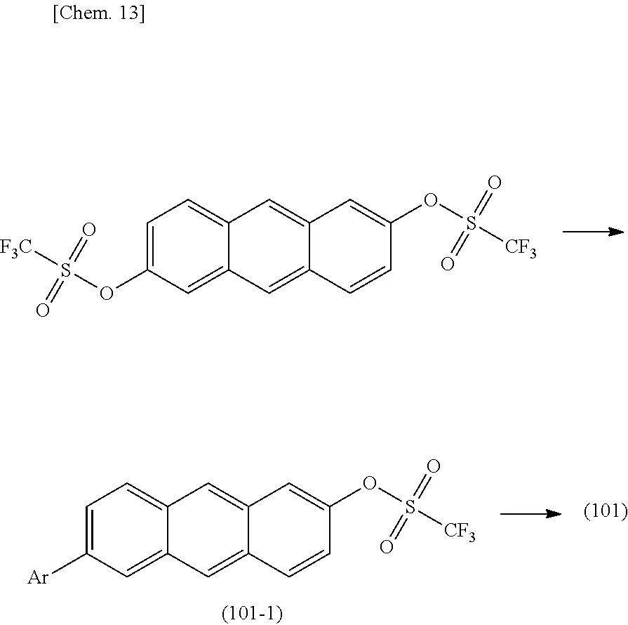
C1=C(OS([F3C])(=O)=O)C=C2C(=C1)C=C1C(=C2)C=CC(OS([CF3])(=O)=O)=C1.C1=C([Ar])C=C2C(=C1)C=C1C(=C2)C=CC(OS([CF3])(=O)=O)=C1
